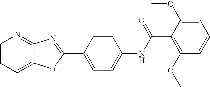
C1=CC=C2C(=N1)N=C(C1=CC=C(NC(C3=C(OC)C=CC=C3OC)=O)C=C1)O2
